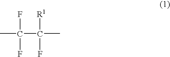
CC(C(C)([R1])F)(F)F
